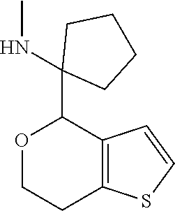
O1CCC2=C(C=CS2)C1C1(NC)CCCC1
